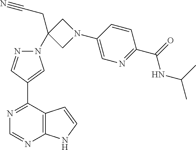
N1(C2(CC#N)CN(C3=CN=C(C(NC(C)C)=O)C=C3)C2)N=CC(C2=NC=NC3=C2C=CN3)=C1
